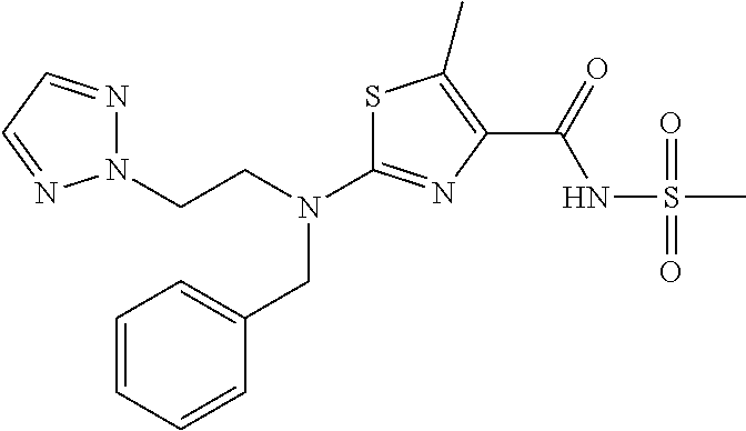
N(C1=NC(C(NS(C)(=O)=O)=O)=C(C)S1)(CC1=CC=CC=C1)CCN1N=CC=N1
